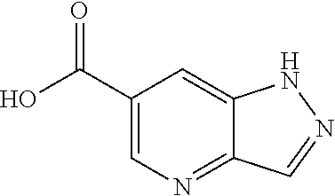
C1(C(O)=O)=CN=C2C(=C1)NN=C2
